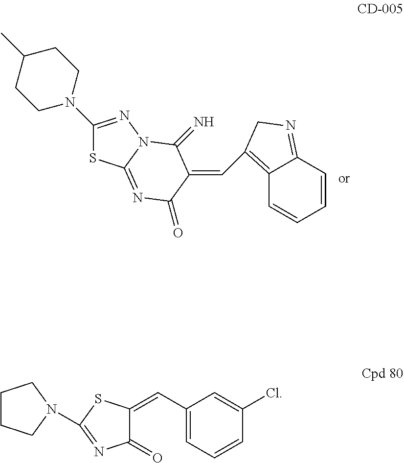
C1N(C2=NN3C(=NC(=O)C(=CC4=C5C=CC=CC5=NC4)C3=N)S2)CCC(C)C1.C1CCN(C2=NC(=O)C(=CC3=CC=CC(Cl)=C3)S2)C1
